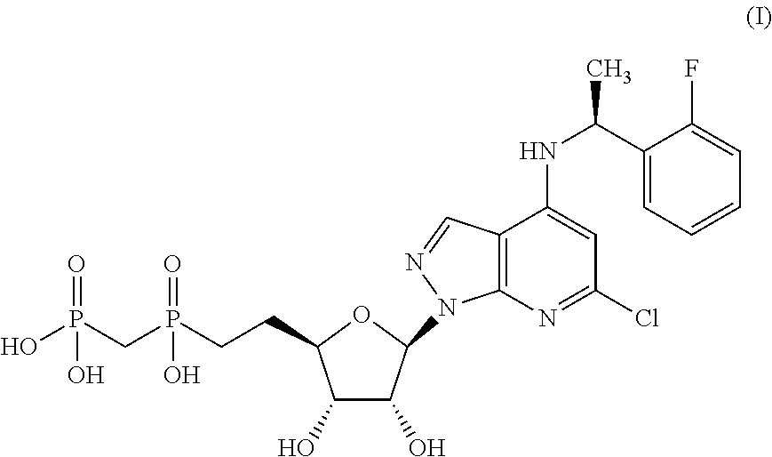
OP(CP(CCC1C(O)C(O)C(N2C3=C(C(NC(C4=CC=CC=C4F)C)=CC(Cl)=N3)C=N2)O1)(=O)O)(=O)O
